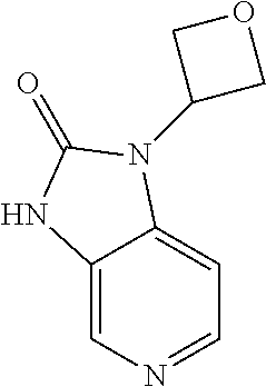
C12=CN=CC=C1N(C1COC1)C(=O)N2
